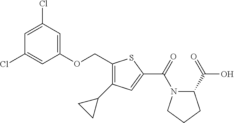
C1=C(Cl)C=C(OCC2=C(C3CC3)C=C(C(=O)N3C(C(O)=O)CCC3)S2)C=C1Cl
